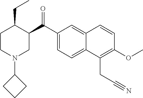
C1CN(C2CCC2)CC(C(=O)C2=CC=C3C(=C2)C=CC(OC)=C3CC#N)C1CC
